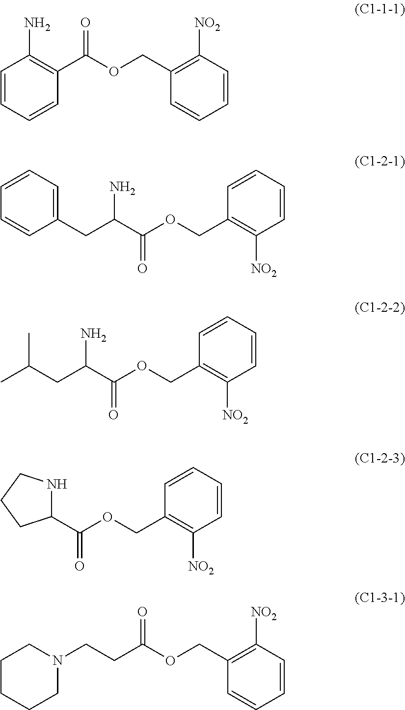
C1=CC=CC(C(OCC2=C([NO2])C=CC=C2)=O)=C1N.C1(CC(N)C(=O)OCC2=C([NO2])C=CC=C2)=CC=CC=C1.C(C)(C)CC(N)C(=O)OCC1=C([NO2])C=CC=C1.C1(C(=O)OCC2=C([NO2])C=CC=C2)NCCC1.C(CN1CCCCC1)C(OCC1=C([NO2])C=CC=C1)=O
